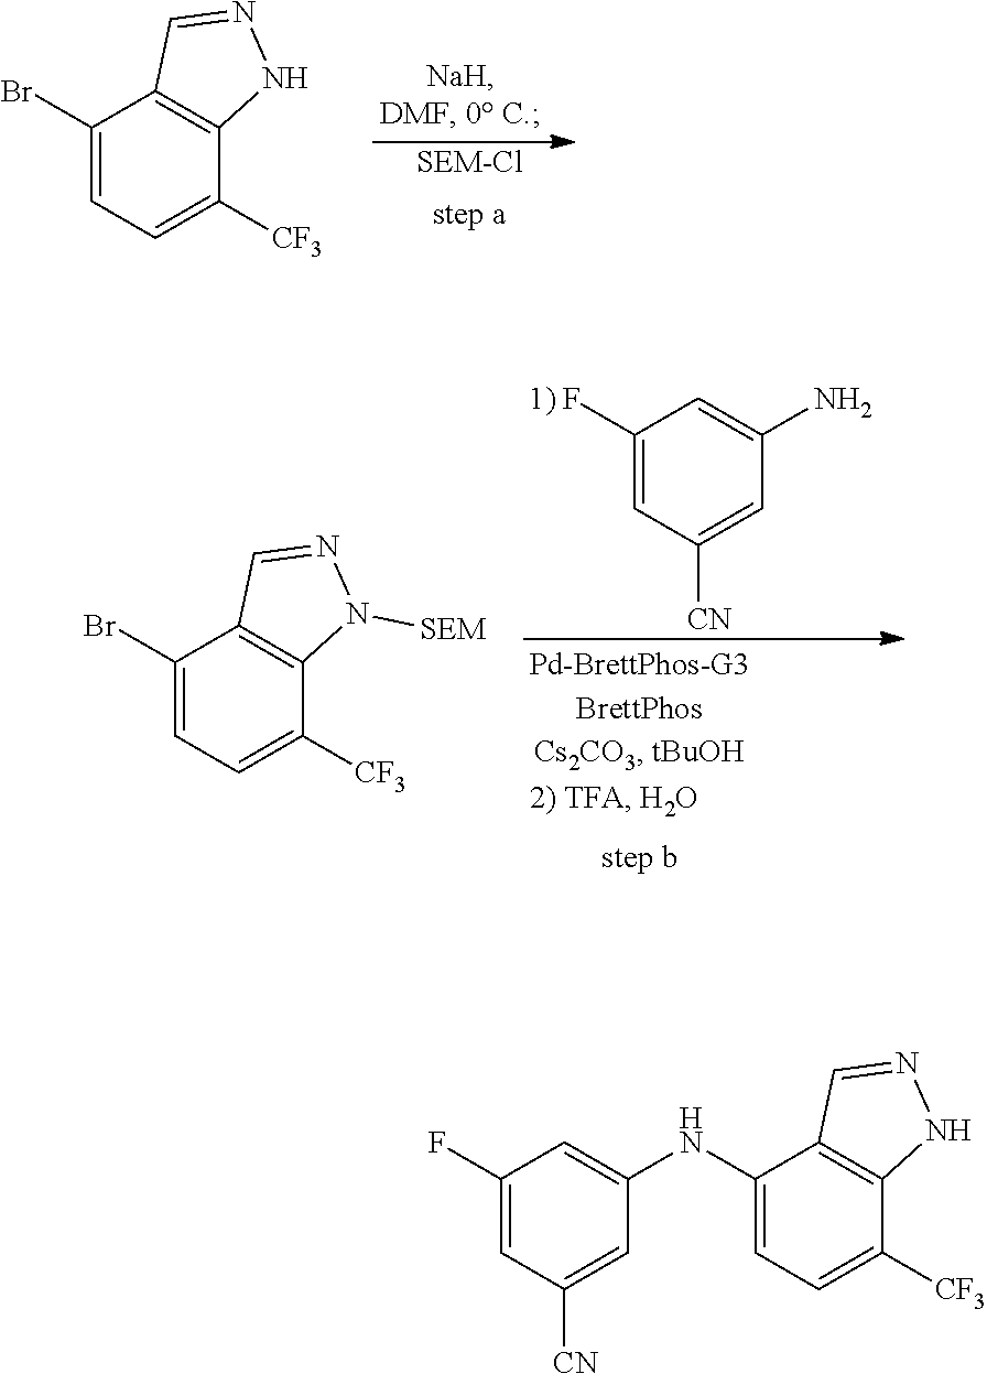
[SEM-Cl].C1(Br)=CC=C([CF3])C2=C1C=NN2.C1(F)=CC([CN])=CC(N)=C1.C1(Br)=CC=C([CF3])C2=C1C=NN2[SEM].C1(NC2=CC(F)=CC([CN])=C2)=CC=C([CF3])C2=C1C=NN2
